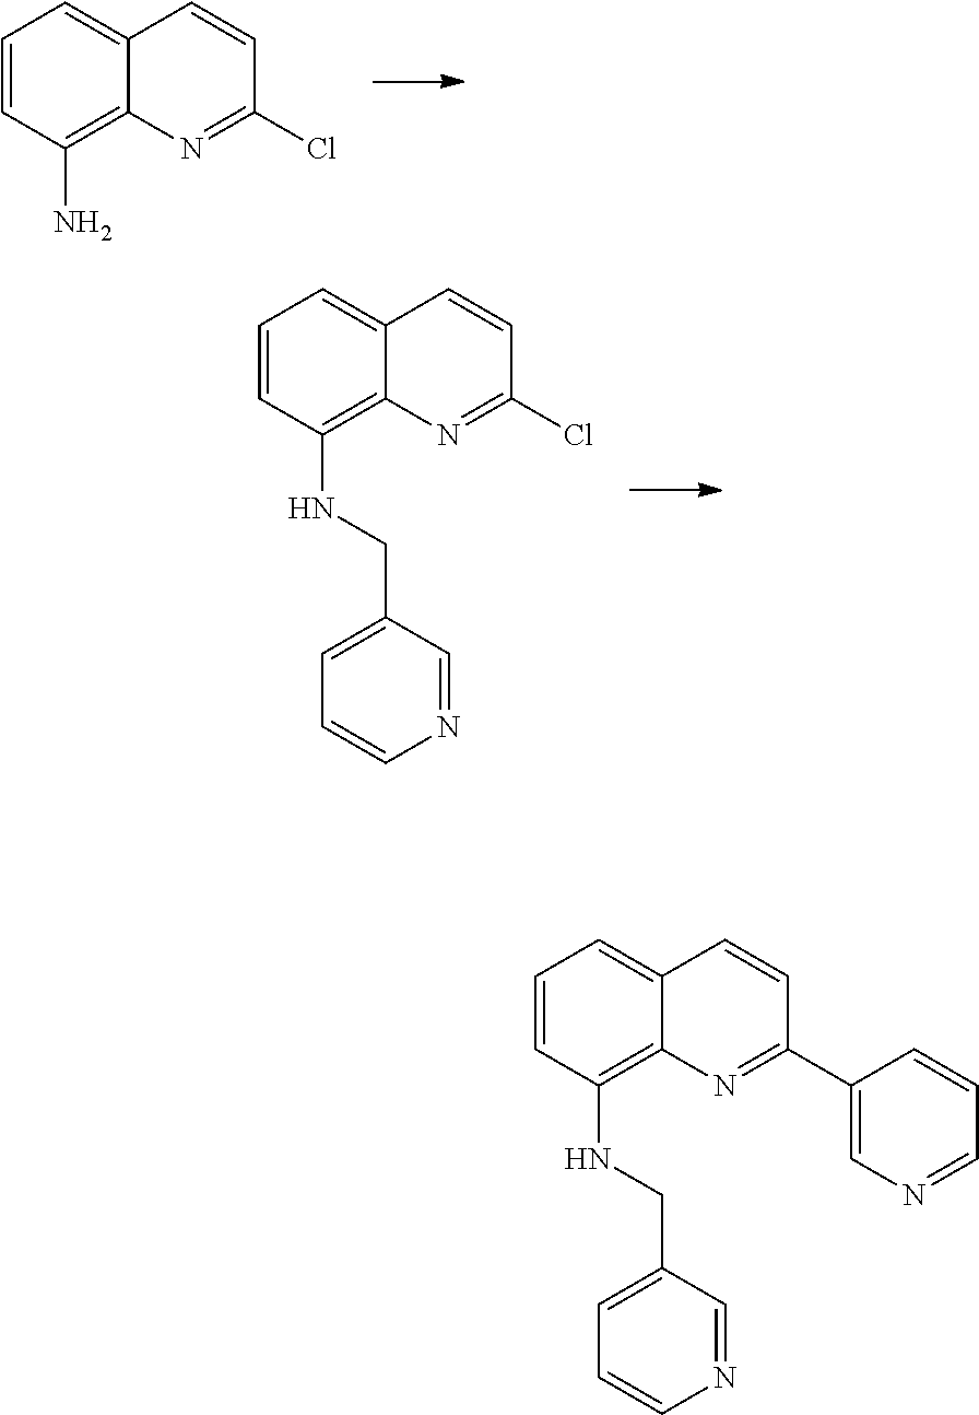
C1=CC(N)=C2C(=C1)C=CC(Cl)=N2.C1=CC(NCC2=CC=CN=C2)=C2C(=C1)C=CC(Cl)=N2.C1=CC(NCC2=CC=CN=C2)=C2C(=C1)C=CC(C1=CN=CC=C1)=N2
